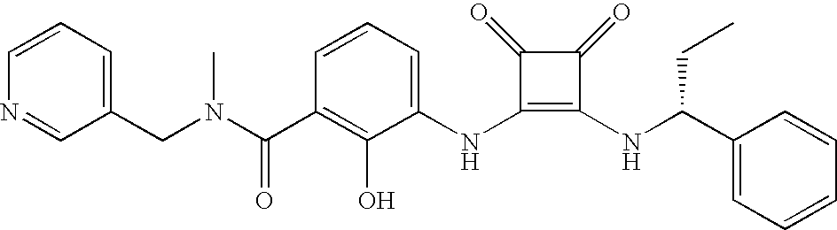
N(C1=C(NC(CC)C2=CC=CC=C2)C(=O)C1=O)C1=CC=CC(C(=O)N(CC2=CC=CN=C2)C)=C1O
